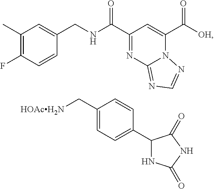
C1(C)=C(F)C=CC(CNC(C2=NC3=NC=NN3C(C([OH])=O)=C2)=O)=C1.C1(C[HOAcH2N])=CC=C(C2NC(=O)NC2=O)C=C1
